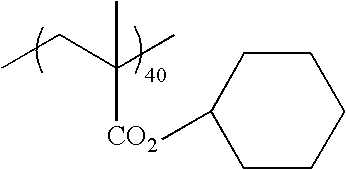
CCC(C)([CO2]C1CCCCC1)C
